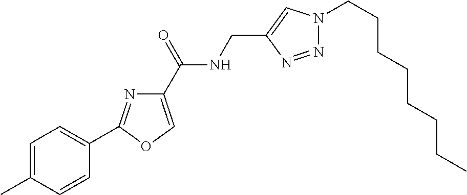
CC1=CC=C(C2=NC(C(NCC3=CN(CCCCCCCC)N=N3)=O)=CO2)C=C1
